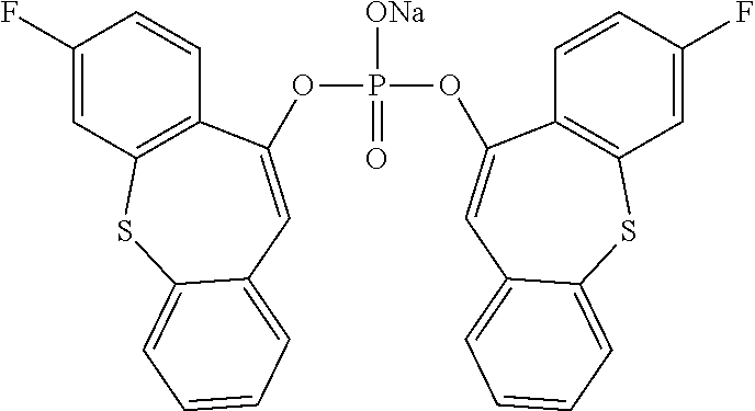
P([ONa])(=O)(OC1=CC2=CC=CC=C2SC2=C1C=CC(F)=C2)OC1=CC2=CC=CC=C2SC2=C1C=CC(F)=C2
